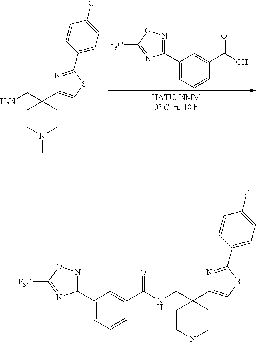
C1(C2=NOC([F3C])=N2)=CC=CC(C(O)=O)=C1.C1CN(C)CCC1(CN)C1=CSC(C2=CC=C(Cl)C=C2)=N1.C1CN(C)CCC1(CNC(=O)C1=CC(C2=NOC([F3C])=N2)=CC=C1)C1=CSC(C2=CC=C(Cl)C=C2)=N1
